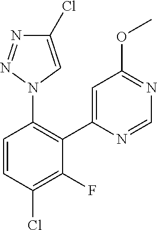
C1=CC(Cl)=C(F)C(C2=CC(OC)=NC=N2)=C1N1C=C(Cl)N=N1
